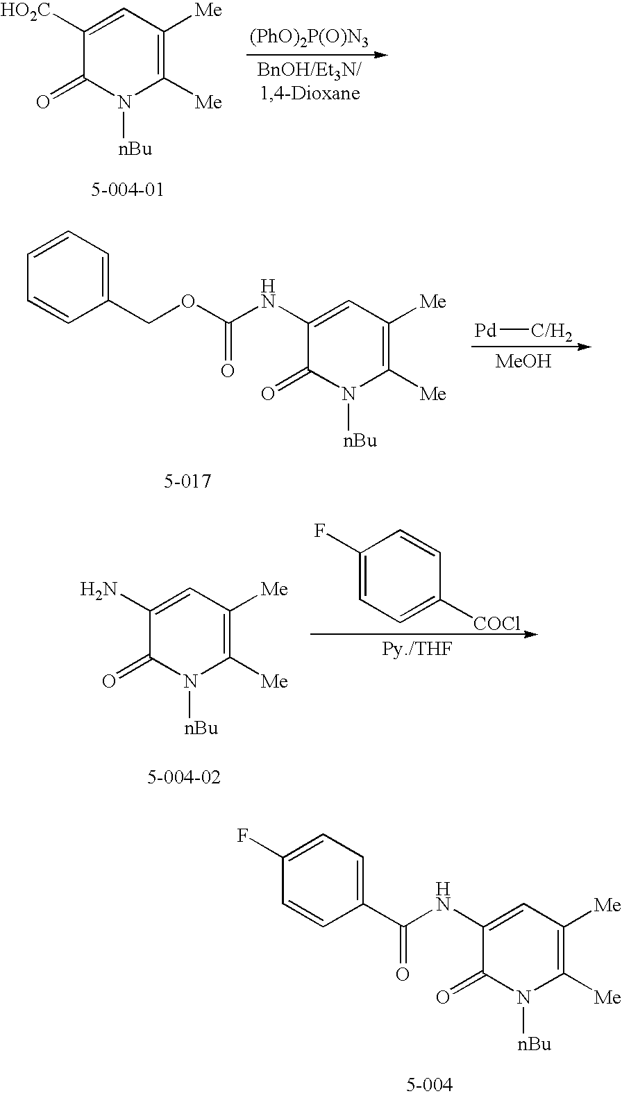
C1([HO2C])=CC([Me])=C([Me])N([nBu])C1=O.[(PhO)2P(O)N3].C1(NC(OCC2=CC=CC=C2)=O)=CC([Me])=C([Me])N([nBu])C1=O.[Pd][C/H2].[MeOH].C1(N)=CC([Me])=C([Me])N([nBu])C1=O.C1(F)=CC=C([COCl])C=C1.C1(NC(C2=CC=C(F)C=C2)=O)=CC([Me])=C([Me])N([nBu])C1=O
